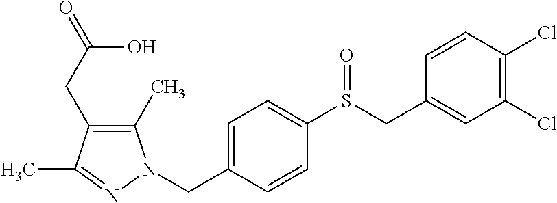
C1(C)=C(CC(=O)O)C(C)=NN1CC1=CC=C(S(CC2=CC(Cl)=C(Cl)C=C2)=O)C=C1
